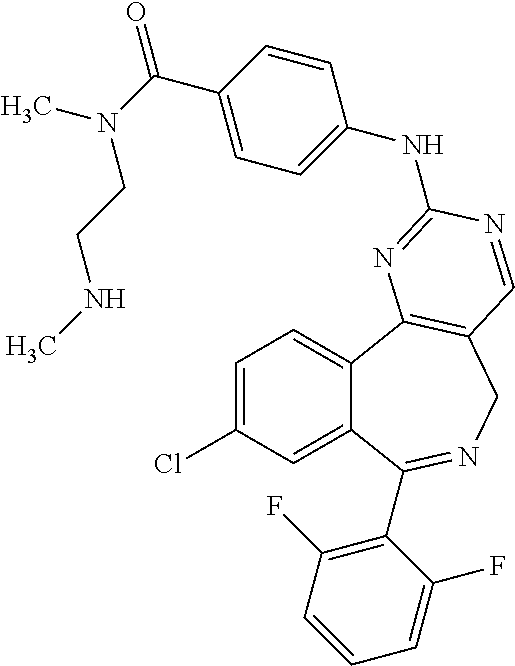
C1=C(Cl)C=C2C(=C1)C1=C(CN=C2C2=C(F)C=CC=C2F)C=NC(NC2=CC=C(C(=O)N(C)CCNC)C=C2)=N1
